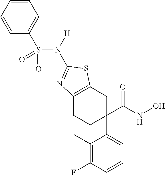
C1(C)=C(F)C=CC=C1C1(C(NO)=O)CCC2=C(C1)SC(N([H])S(=O)(C1=CC=CC=C1)=O)=N2
